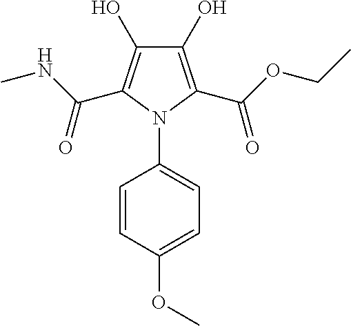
C1(O)=C(C(OCC)=O)N(C2=CC=C(OC)C=C2)C(C(NC)=O)=C1O
